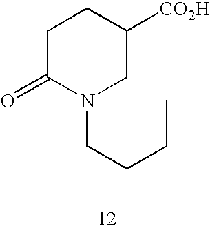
C1C(=O)N(CCCC)CC([CO2H])C1
